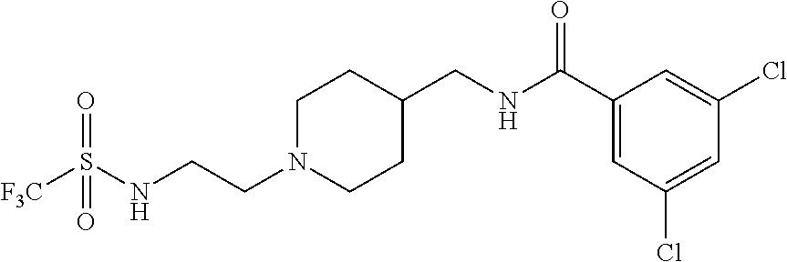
C(CN1CCC(CNC(C2=CC(Cl)=CC(Cl)=C2)=O)CC1)NS([F3C])(=O)=O
